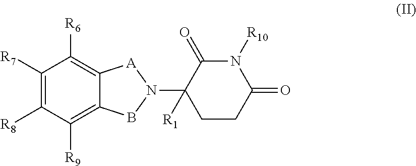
C1([R7])=C([R8])C([R9])=C2C(=C1[R6])[A]N(C1([R1])CCC(=O)N([R10])C1=O)B2
